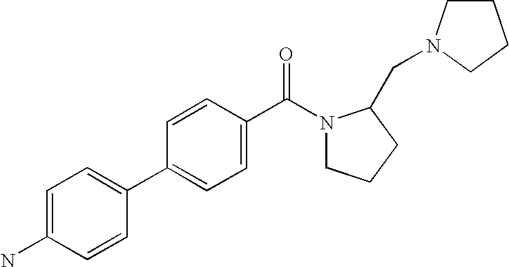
C1(N)=CC=C(C2=CC=C(C(=O)N3CCCC3CN3CCCC3)C=C2)C=C1
